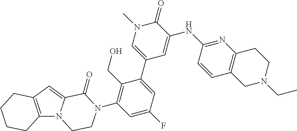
C12=C(C=C3N1CCN(C1=C(CO)C(C4=CN(C)C(=O)C(NC5=NC6=C(C=C5)CN(CC)CC6)=C4)=CC(F)=C1)C3=O)CCCC2
